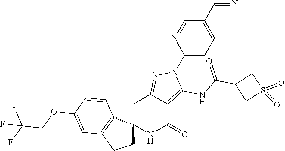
C12(NC(=O)C3=C(NC(C4CS(=O)(=O)C4)=O)N(C4=CC=C(C#N)C=N4)N=C3C1)CCC1=C2C=CC(OCC(F)(F)F)=C1
